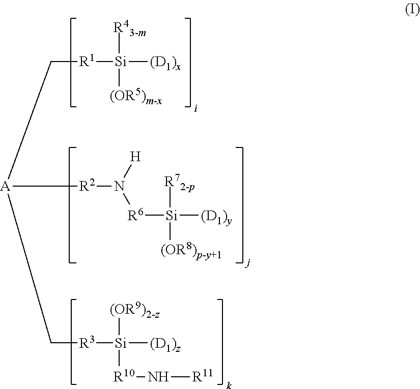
C([R1][Si]([(D1)x])([R43-m])[(OR5)m-x])[A]([R2]N([R6][Si]([(D1)y])([R72-p])[(OR8)p-y+1])[H])C[R3][Si]([(OR9)2-z])([R10]N[R11])[(D1)z]
